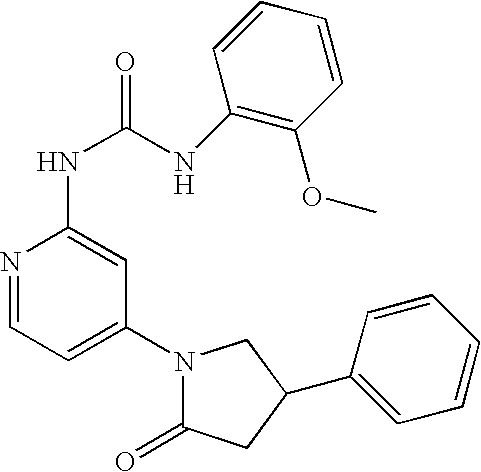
N1(C2=CC=NC(NC(=O)NC3=C(OC)C=CC=C3)=C2)C(=O)CC(C2=CC=CC=C2)C1
